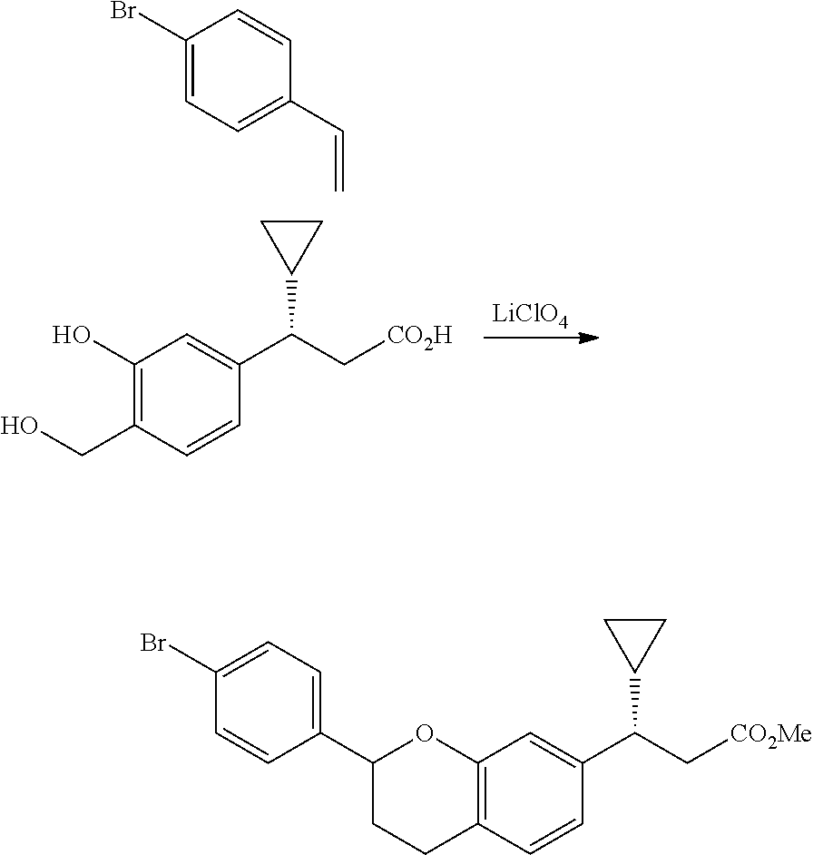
C12=C(OC(C3=CC=C(Br)C=C3)CC1)C=C(C(C[CO2Me])C1CC1)C=C2.C1(CO)=C(O)C=C(C(C[CO2H])C2CC2)C=C1.C1(Br)=CC=C(C=C)C=C1.[LiClO4]
